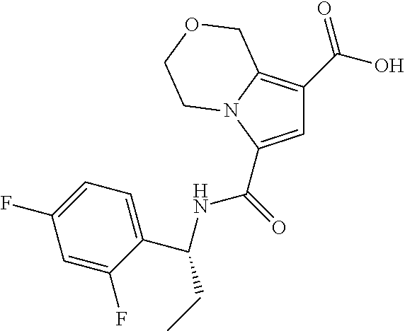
C1=C(C(=O)NC(CC)C2=CC=C(F)C=C2F)N2C(=C1C(O)=O)COCC2
